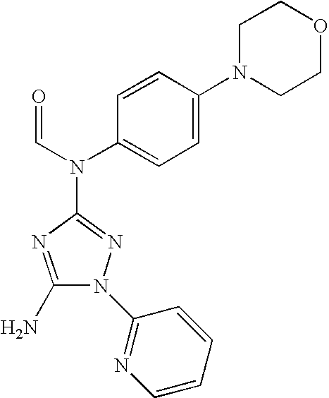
C1(N)=NC(N(C2=CC=C(N3CCOCC3)C=C2)C=O)=NN1C1=NC=CC=C1
